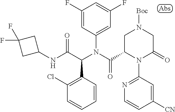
C1(NC(C(N(C(=O)C2N(C3=NC=CC([CN])=C3)C(=O)CN([Boc])C2)C2=CC(F)=CC(F)=C2)C2=C(Cl)C=CC=C2)=O)CC(F)(F)C1
